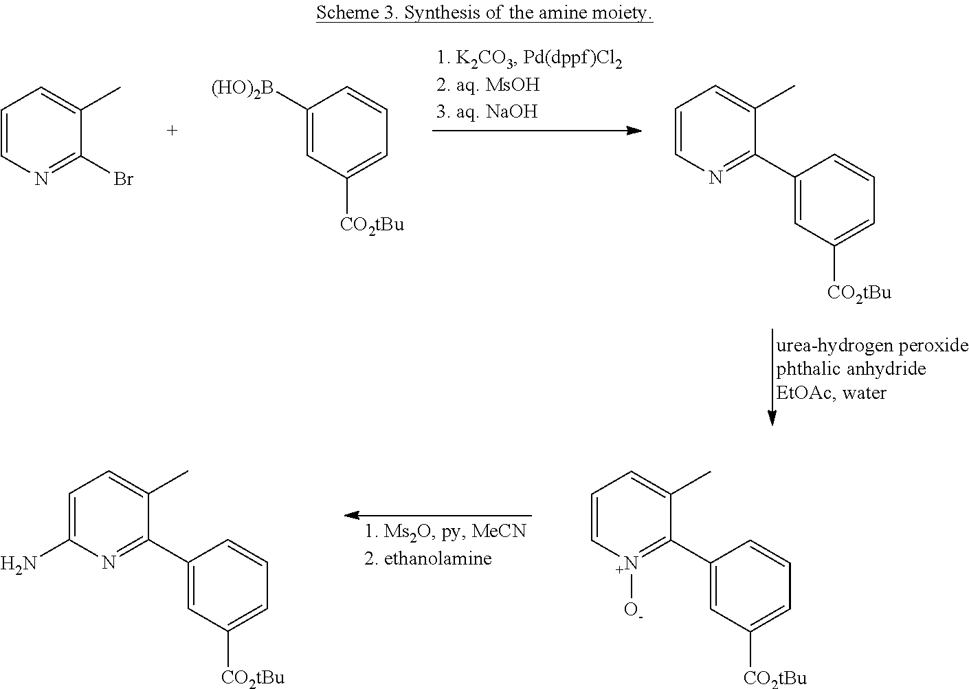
C1=CN=C(Br)C(C)=C1.C1([(HO)2B])=CC([CO2tBu])=CC=C1.C1=CN=C(C2=CC([CO2tBu])=CC=C2)C(C)=C1.C1=C[N+]([O-])=C(C2=CC([CO2tBu])=CC=C2)C(C)=C1.C1=C(N)N=C(C2=CC([CO2tBu])=CC=C2)C(C)=C1
